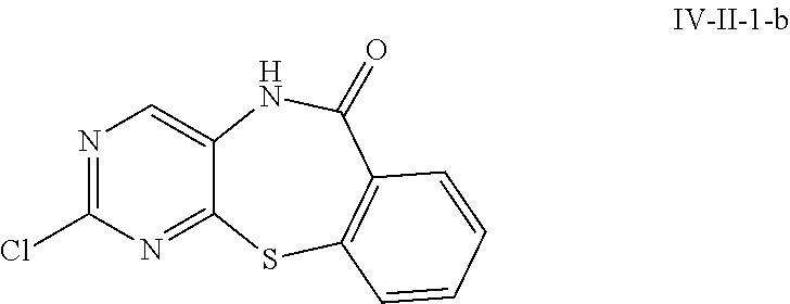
N1=C(Cl)N=C2C(=C1)NC(=O)C1=C(S2)C=CC=C1
